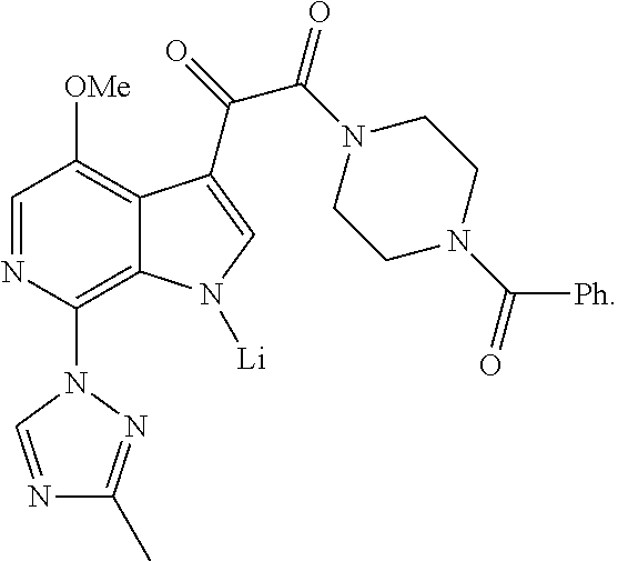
C12=C(N3C=NC(C)=N3)N=CC([OMe])=C1C(C(=O)C(N1CCN(C([Ph])=O)CC1)=O)=CN2[Li]
